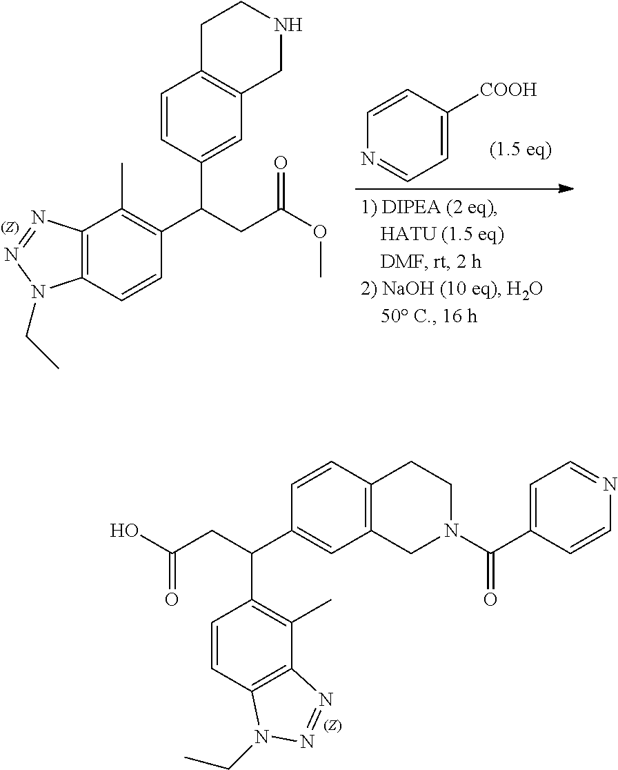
C1=CC(C(CC(OC)=O)C2=C(C)C3=C(C=C2)N(CC)N=N3)=CC2=C1CCNC2.C1=CC([COOH])=CC=N1.C1=CC2=C(C=C1C(CC(O)=O)C1=C(C)C3=C(C=C1)N(CC)N=N3)CN(C(C1=CC=NC=C1)=O)CC2
